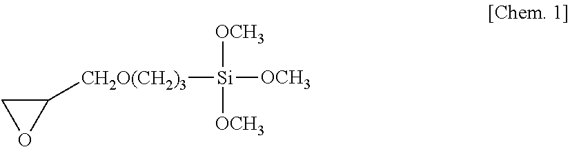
C1([CH2O(CH2)3][Si]([OCH3])([OCH3])[OCH3])CO1
